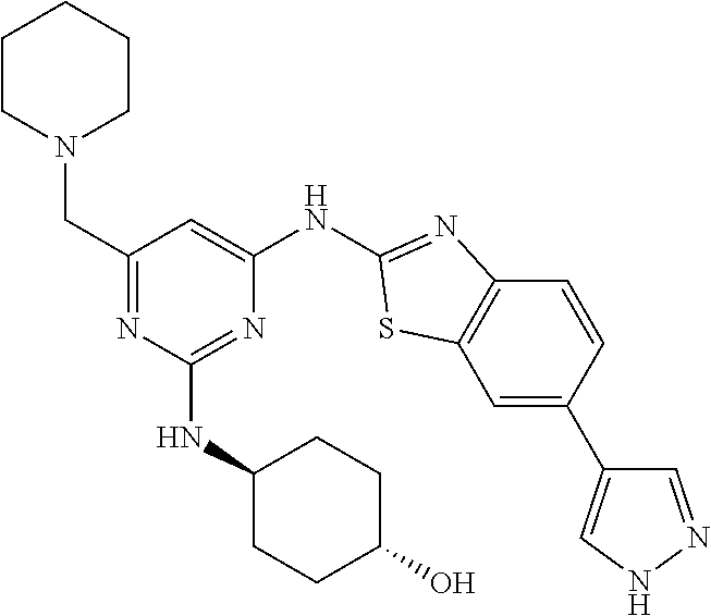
C1CN(CC2=NC(NC3CCC(O)CC3)=NC(NC3=NC4=C(C=C(C5=CNN=C5)C=C4)S3)=C2)CCC1
